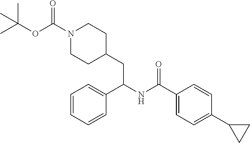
C1=CC(C2CC2)=CC=C1C(NC(C1=CC=CC=C1)CC1CCN(C(=O)OC(C)(C)C)CC1)=O
